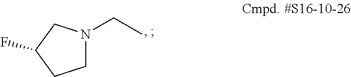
N1(CC)CCC(F)C1
